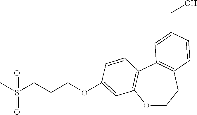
O1CCC2=C(C3=C1C=C(OCCCS(C)(=O)=O)C=C3)C=C(CO)C=C2
